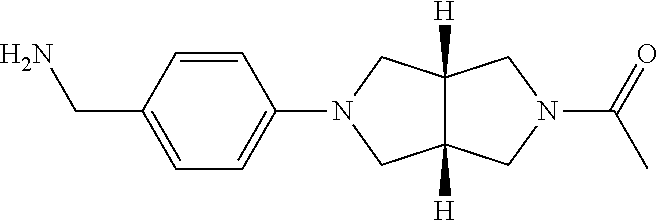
C1(CN)=CC=C(N2CC3([H])C([H])(C2)CN(C(=O)C)C3)C=C1
